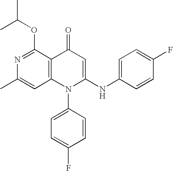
C1=C(C)N=C(OC(C)C)C2=C1N(C1=CC=C(F)C=C1)C(NC1=CC=C(F)C=C1)=CC2=O
